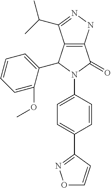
C12=C(NN=C1C(C)C)C(=O)N(C1=CC=C(C3=NOC=C3)C=C1)C2C1=CC=CC=C1OC
